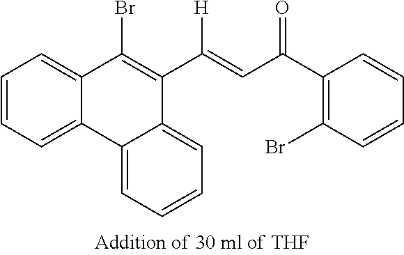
C12=CC=CC=C1C1=CC=CC=C1C(C([H])=CC(C1=C(Br)C=CC=C1)=O)=C2Br
